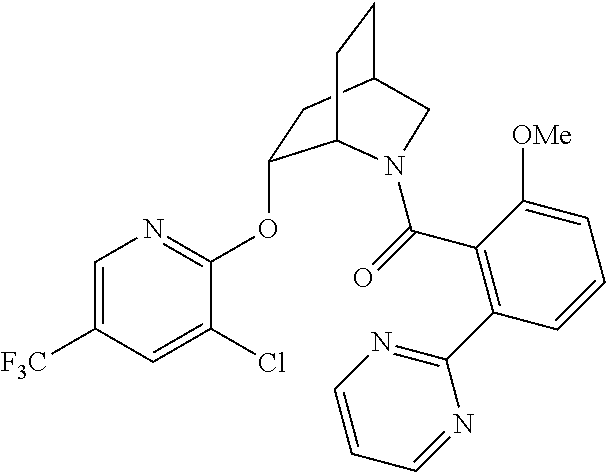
C1=C([F3C])C=C(Cl)C(OC2CC3CCC2N(C(C2=C(C4=NC=CC=N4)C=CC=C2[OMe])=O)C3)=N1
